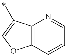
C12=C(C=CC=N1)OC=C2C
